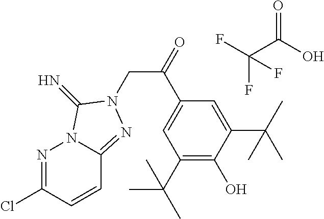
N1=C(Cl)C=CC2=NN(CC(=O)C3=CC(C(C)(C)C)=C(O)C(C(C)(C)C)=C3)C(=N)N12.FC(C(O)=O)(F)F
